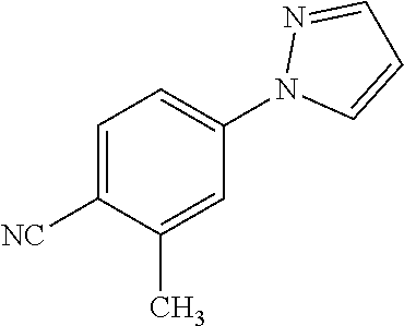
CC1=CC(N2C=CC=N2)=CC=C1[NC]
